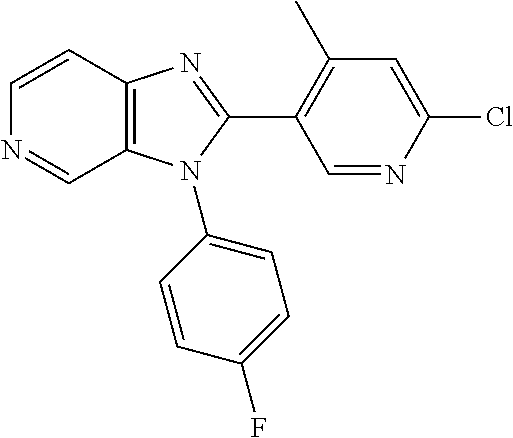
C12=C(C=CN=C1)N=C(C1=C(C)C=C(Cl)N=C1)N2C1=CC=C(F)C=C1
